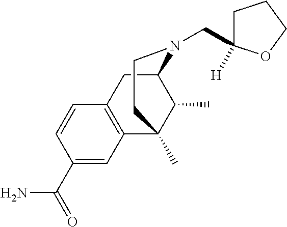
C1=CC(C(N)=O)=CC2=C1CC1C(C)C2(C)CCN1CC1([H])CCCO1
